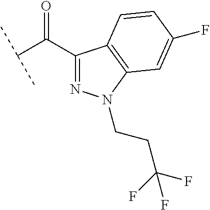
C(C(C1=NN(CCC(F)(F)F)C2=C1C=CC(F)=C2)=O)(C)C
